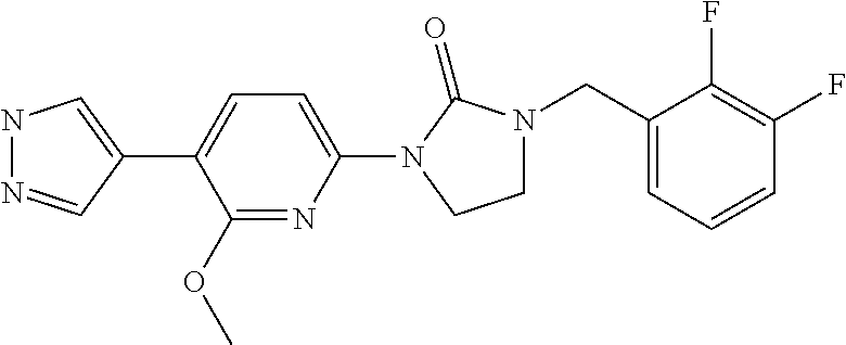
N1N=CC(C2=CC=C(N3C(=O)N(CC4=CC=CC(F)=C4F)CC3)N=C2OC)=C1
